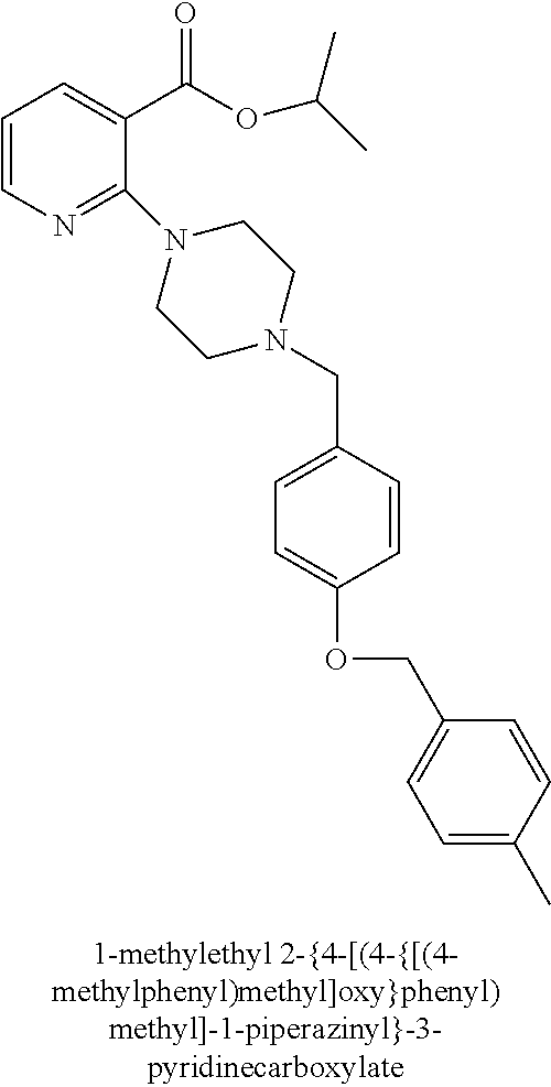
C1=CN=C(N2CCN(CC3=CC=C(OCC4=CC=C(C)C=C4)C=C3)CC2)C(C(OC(C)C)=O)=C1
